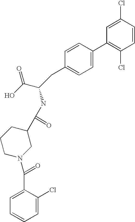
C1=C(Cl)C=CC(Cl)=C1C1=CC=C(CC(C(O)=O)NC(C2CCCN(C(=O)C3=CC=CC=C3Cl)C2)=O)C=C1
